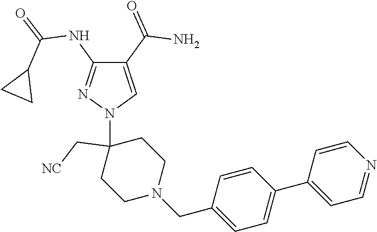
C1(C(=O)N)=CN(C2(C[NC])CCN(CC3=CC=C(C4=CC=NC=C4)C=C3)CC2)N=C1NC(=O)C1CC1
